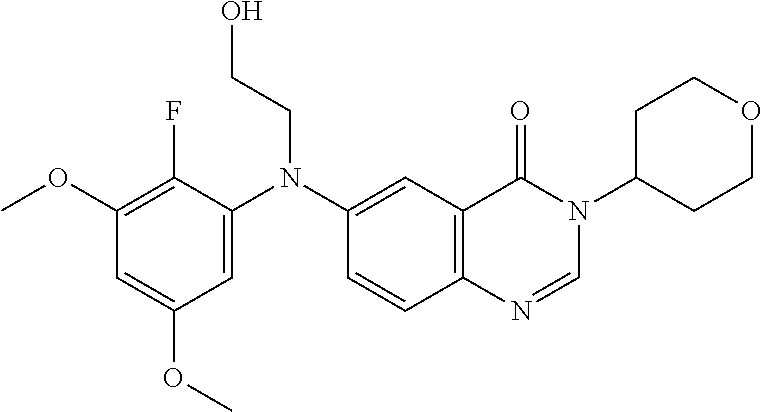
C1=C(N(CCO)C2=CC3=C(C=C2)N=CN(C2CCOCC2)C3=O)C(F)=C(OC)C=C1OC
